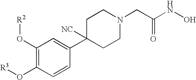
C1=CC(C2([NC])CCN(CC(NO)=O)CC2)=CC(O[R2])=C1O[R3]
